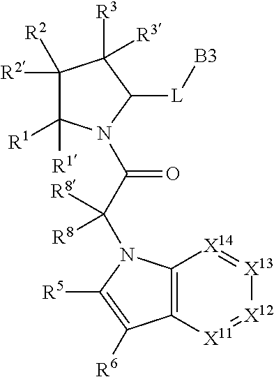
C1([R2])([R2])C([R1])([R1])N(C(C(N2C3=C([X11]=[X12][X13]=[X14]3)C([R6])=C2[R5])([R8])[R8])=O)C([L][B3])C1([R3])[R3]
